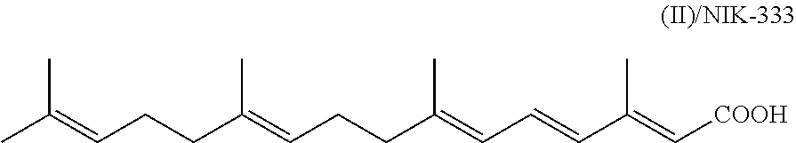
CC(=CCCC(=CCCC(=CC=CC(C)=C[COOH])C)C)C
